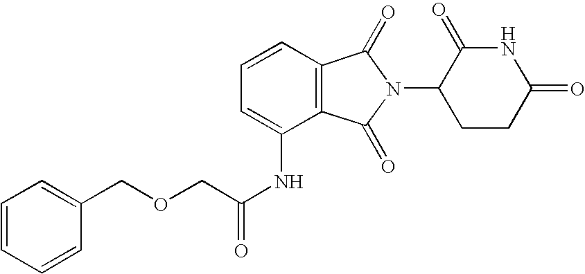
C1=CC=C(NC(COCC2=CC=CC=C2)=O)C2=C1C(=O)N(C1CCC(=O)NC1=O)C2=O
